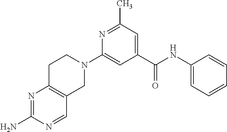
N1=C(C)C=C(C(NC2=CC=CC=C2)=O)C=C1N1CCC2=C(C1)C=NC(N)=N2
